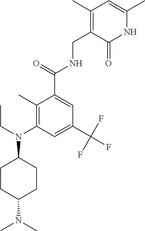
C1(C)=C(N(CC)C2CCC(N(C)C)CC2)C=C(C(F)(F)F)C=C1C(=O)NCC1=C(C)C=C(C)NC1=O
